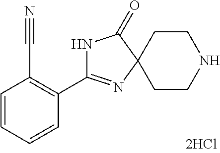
N1C(C2=C(C#N)C=CC=C2)=NC2(C1=O)CCNCC2
